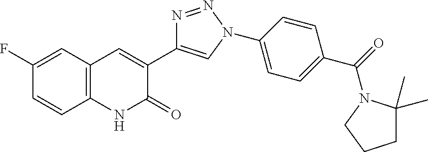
C12=C(C=C(F)C=C1)C=C(C1=CN(C3=CC=C(C(=O)N4CCCC4(C)C)C=C3)N=N1)C(=O)N2
